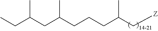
C(C(C[Z])C)CCC(CC(CC)C)C
